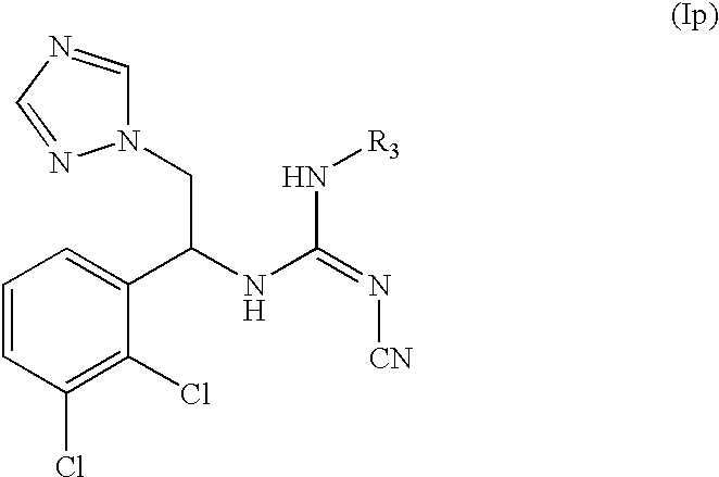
N1(CC(NC(=N[CN])N[R3])C2=CC=CC(Cl)=C2Cl)C=NC=N1
